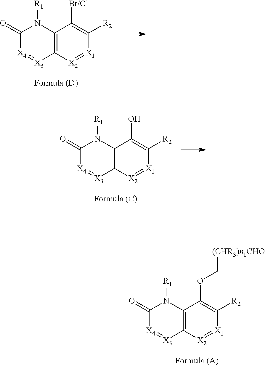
C12=C([X2]=[X1]C([R2])=C1[Br/Cl])[X3]:[X4]C(=O)N2[R1].C12=C([X2]=[X1]C([R2])=C1O)[X3]:[X4]C(=O)N2[R1].C12=C([X2]=[X1]C([R2])=C1OC[(CHR3)n1CHO])[X3]:[X4]C(=O)N2[R1]
